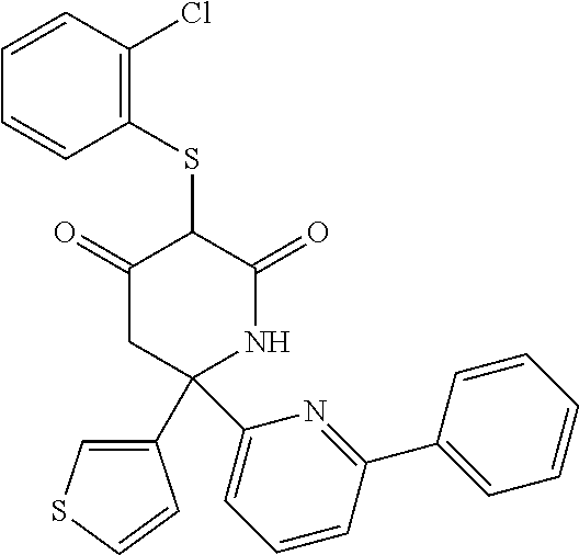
C1(SC2C(=O)CC(C3=CC=CC(C4=CC=CC=C4)=N3)(C3=CSC=C3)NC2=O)=C(Cl)C=CC=C1
